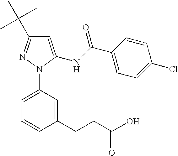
C1=C(NC(C2=CC=C(Cl)C=C2)=O)N(C2=CC=CC(CCC(=O)O)=C2)N=C1C(C)(C)C
